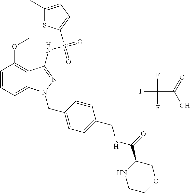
FC(F)(F)C(=O)O.C1=CC=C2C(=C1OC)C(NS(=O)(=O)C1=CC=C(C)S1)=NN2CC1=CC=C(CNC(C2NCCOC2)=O)C=C1
